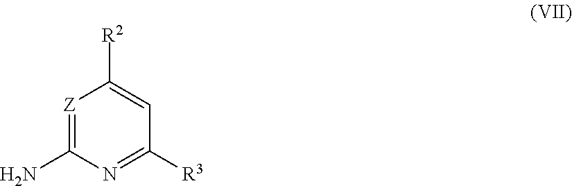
[Z]1=C(N)N=C([R3])C=C1[R2]
